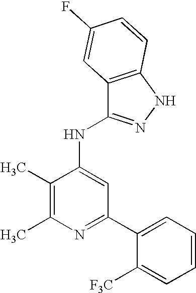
N1=C(C2=CC=CC=C2[F3C])C=C(NC2=NNC3=C2C=C(F)C=C3)C(C)=C1C
